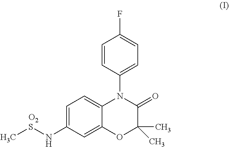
C1=CC(N2C3=CC=C(NSC)C=C3OC(C)(C)C2=O)=CC=C1F.[O2]
